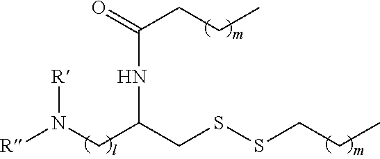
[R]N(CC(NC(CCC)=O)CSSCCC)[R]
